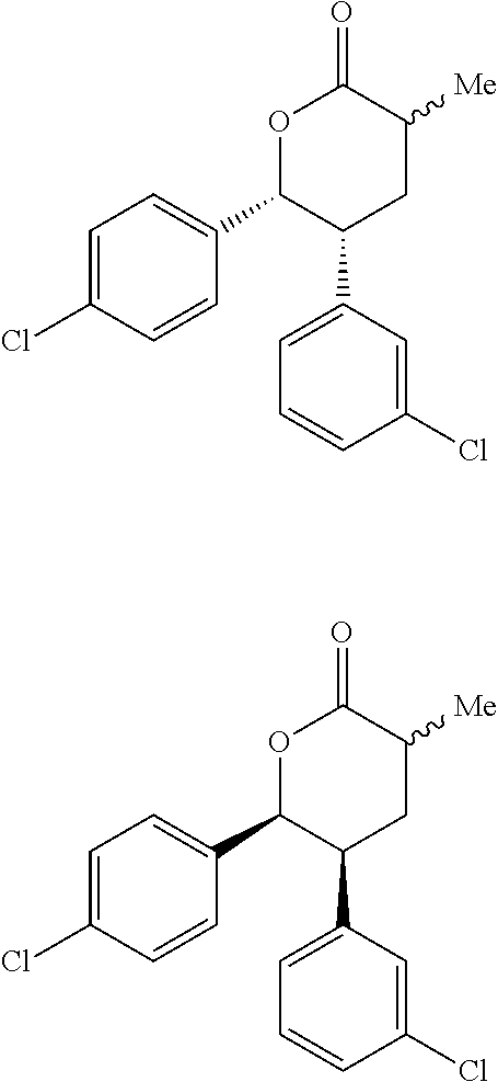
C1=C(Cl)C=CC(C2C(C3=CC=CC(Cl)=C3)CC([Me])C(=O)O2)=C1.C1=C(Cl)C=CC(C2C(C3=CC=CC(Cl)=C3)CC([Me])C(=O)O2)=C1
